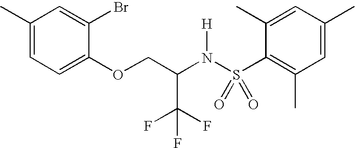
C1(C)=CC=C(OCC(N(S(C2=C(C)C=C(C)C=C2C)(=O)=O)[H])C(F)(F)F)C(Br)=C1
